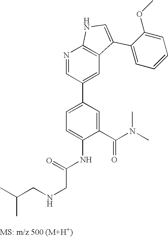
N1=CC(C2=CC=C(NC(CNCC(C)C)=O)C(C(N(C)C)=O)=C2)=CC2=C1NC=C2C1=CC=CC=C1OC
